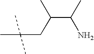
C(C(C)N)(CC(C)(C)C)C
